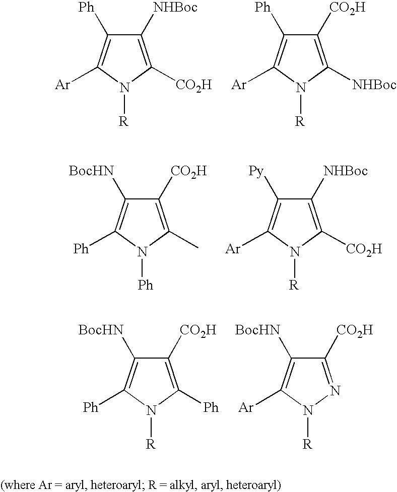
C1([NHBoc])=C([CO2H])N([R])C([Ar])=C1[Ph].C1([CO2H])=C([NHBoc])N([R])C([Ar])=C1[Ph].C1([CO2H])=C(C)N([Ph])C([Ph])=C1[BocHN].C1([NHBoc])=C([CO2H])N([R])C([Ar])=C1[Py].C1([CO2H])=C([Ph])N([R])C([Ph])=C1[BocHN].C1([CO2H])=NN([R])C([Ar])=C1[BocHN]
